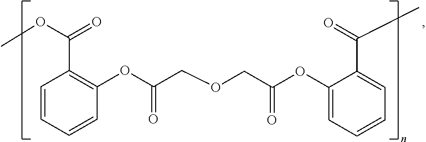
C1=CC=CC(OC(COCC(OC2=CC=CC=C2C(C)=O)=O)=O)=C1C(=O)OC
